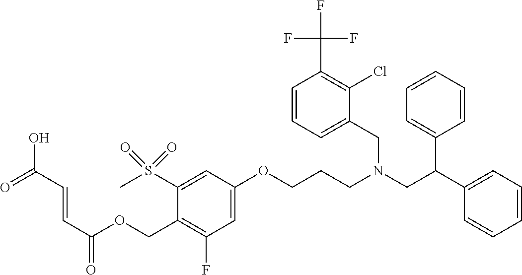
C1=C(OCCCN(CC(C2=CC=CC=C2)C2=CC=CC=C2)CC2=CC=CC(C(F)(F)F)=C2Cl)C=C(S(C)(=O)=O)C(COC(C=CC(O)=O)=O)=C1F
